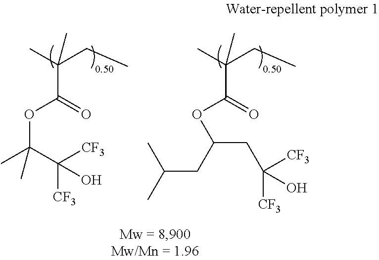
CC(CC)(C)C(=O)OC(C)(C([CF3])([CF3])O)C.CC(CC)(C)C(=O)OC(CC(C)C)CC(O)([CF3])[CF3]
